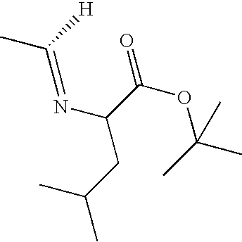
CC([H])=NC(C(OC(C)(C)C)=O)CC(C)C
